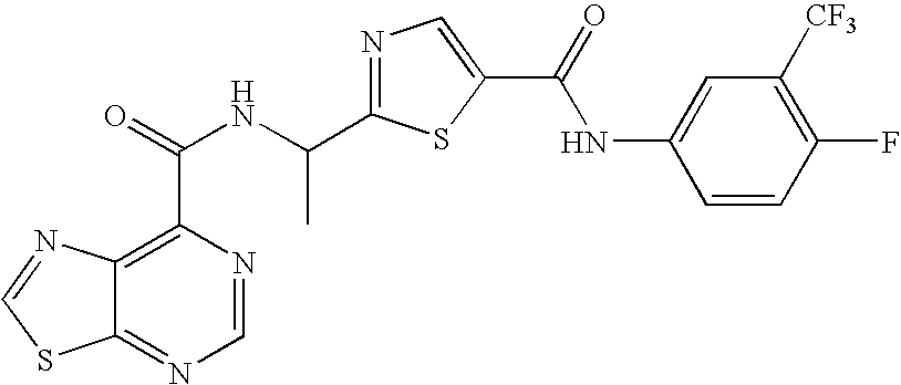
C12=NC=NC(C(=O)NC(C3=NC=C(C(=O)NC4=CC([CF3])=C(F)C=C4)S3)C)=C1N=CS2
